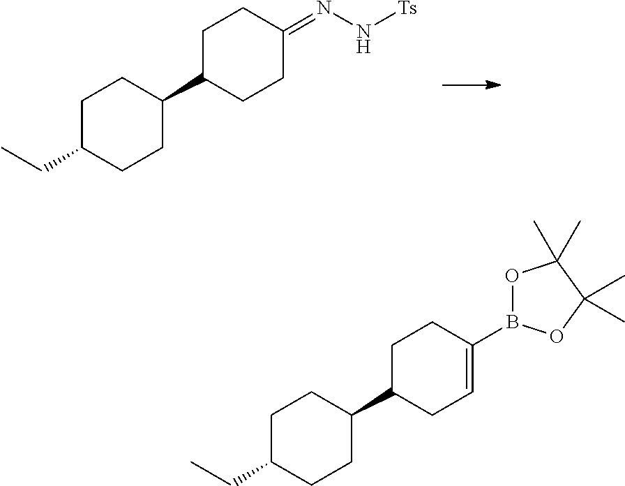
C1C(CC)CCC(C2CCC(=NN[Ts])CC2)C1.C1C(CC)CCC(C2CC=C(B3OC(C)(C)C(C)(C)O3)CC2)C1
